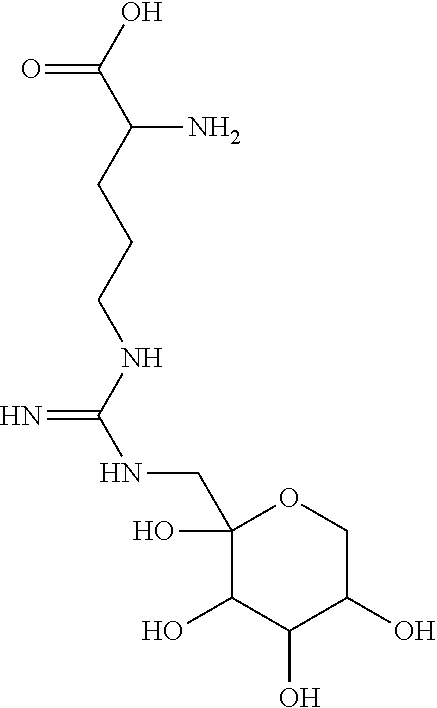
C1(O)(CNC(NCCCC(C(O)=O)N)=N)C(O)C(O)C(O)CO1
